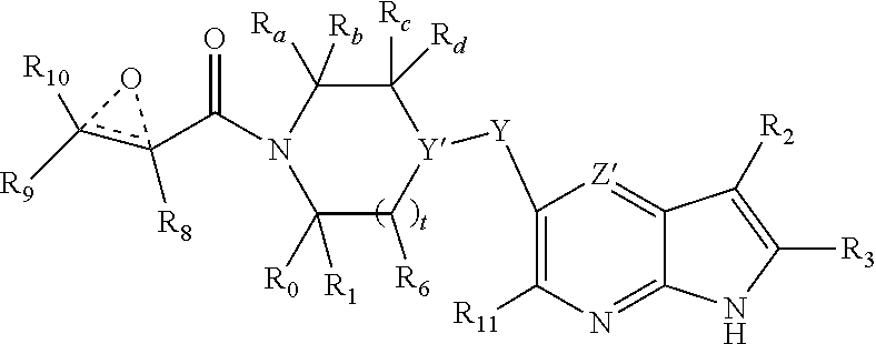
[Y](C1=C([R11])N=C2C(=[Z]1)C([R2])=C([R3])N2)[Y]1C([R6])C([R0])([R1])N(C(c2([R8])c([R10])([R9])O2)=O)C([Ra])([Rb])C1([Rc])[Rd]
